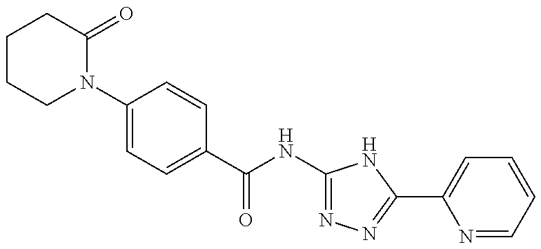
C1CCN(C2=CC=C(C(NC3=NN=C(C4=CC=CC=N4)N3)=O)C=C2)C(=O)C1
